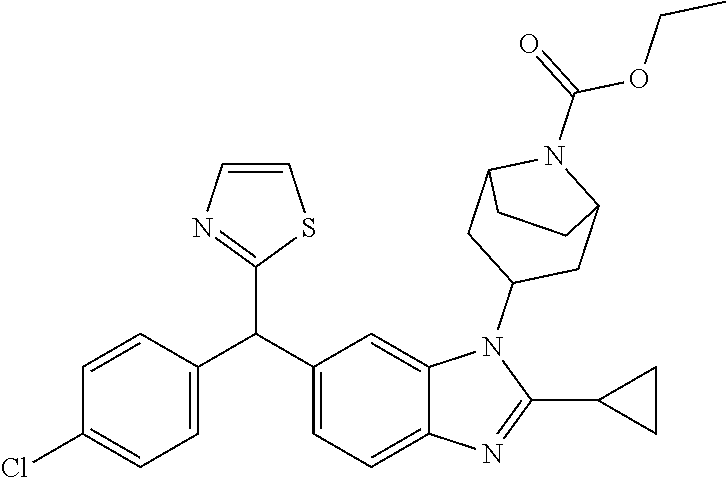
C1(C(C2=CC=C3C(=C2)N(C2CC4N(C(=O)OCC)C(C2)CC4)C(C2CC2)=N3)C2=NC=CS2)=CC=C(Cl)C=C1
